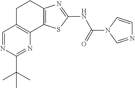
C1C2=C(C3=C(C1)N=C(NC(=O)N1C=CN=C1)S3)N=C(C(C)(C)C)N=C2
